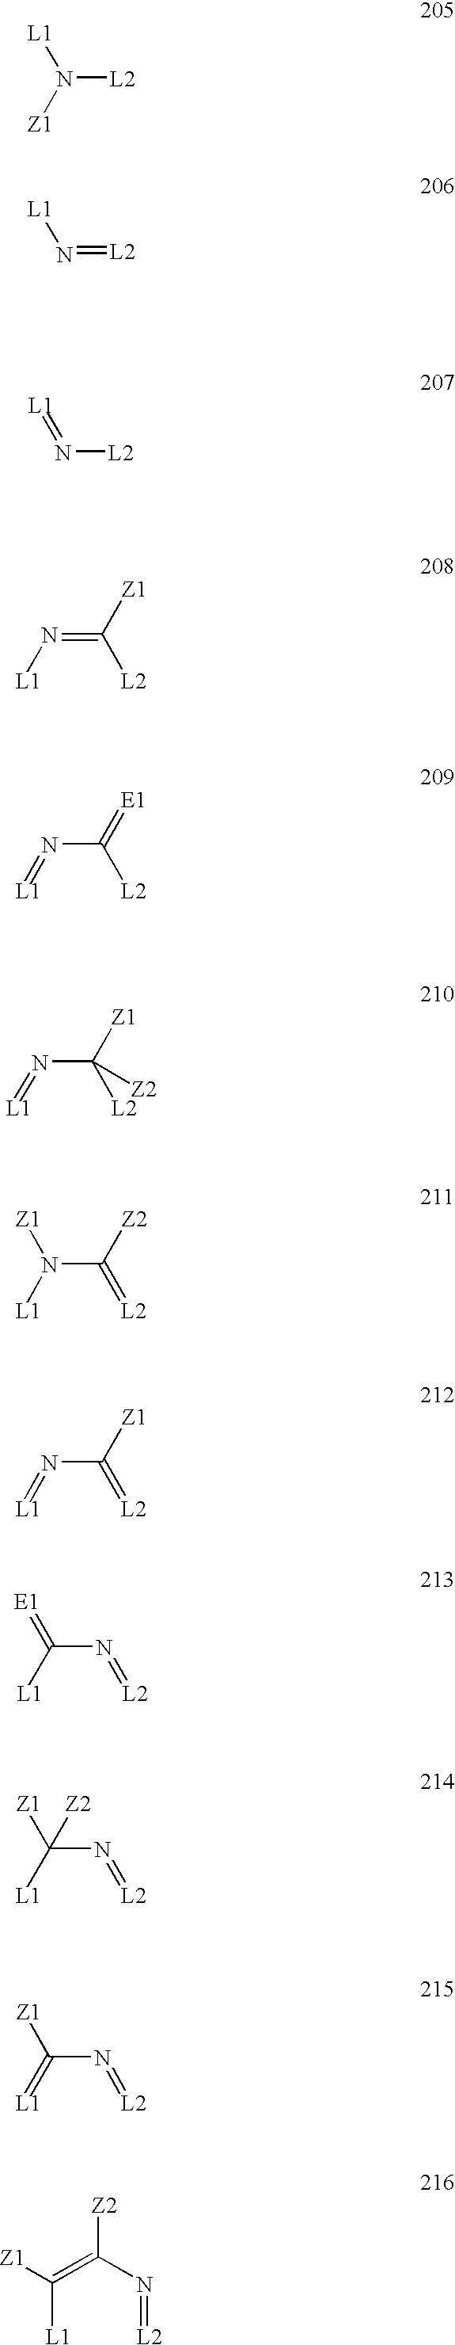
[L1]N([Z1])[L2].[L1]N=[L2].[L1]=N[L2].[Z1]C([L2])=N[L1].[E1]=C([L2])N=[L1].[Z1]C([L2])(N=[L1])[Z2].[Z2]C(=[L2])N([L1])[Z1].[Z1]C(=[L2])N=[L1].N(=[L2])C([L1])=[E1].N(=[L2])C([L1])([Z1])[Z2].N(=[L2])C(=[L1])[Z1].C(N=[L2])(=C([L1])[Z1])[Z2]
